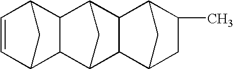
C1=CC2CC1C1C3CC(C21)C1C3C2CC(C)C1C2
